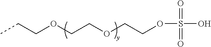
CCCOCCOCCOS(=O)(O)=O
